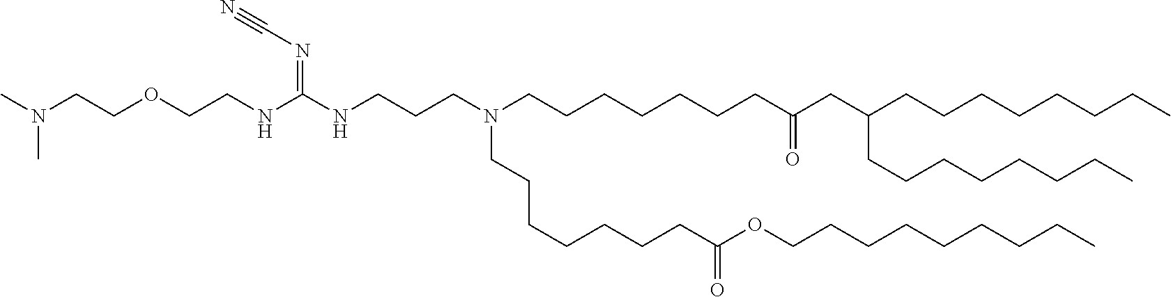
C(C(=O)OCCCCCCCCC)CCCCCCN(CCCCCCCC(=O)CC(CCCCCCCC)CCCCCCCC)CCCNC(=NC#N)NCCOCCN(C)C
